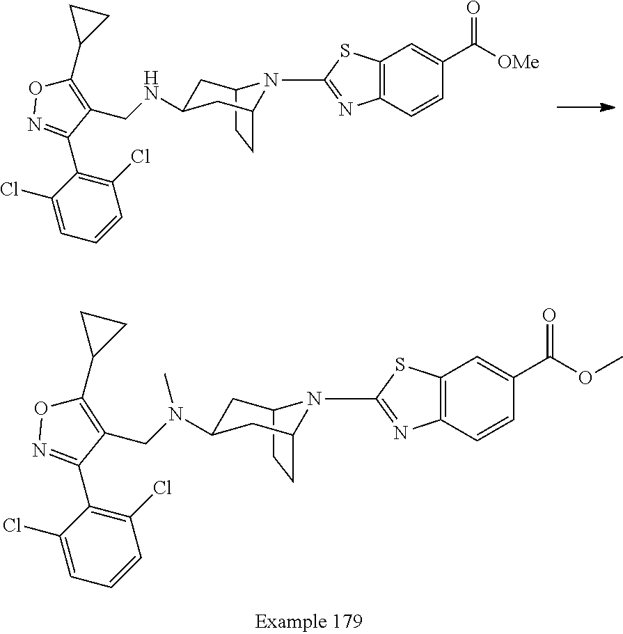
C12CCC(CC(NCC3=C(C4CC4)ON=C3C3=C(Cl)C=CC=C3Cl)C1)N2C1=NC2=C(C=C(C(=O)[OMe])C=C2)S1.C12CCC(CC(N(CC3=C(C4CC4)ON=C3C3=C(Cl)C=CC=C3Cl)C)C1)N2C1=NC2=C(C=C(C(=O)OC)C=C2)S1
